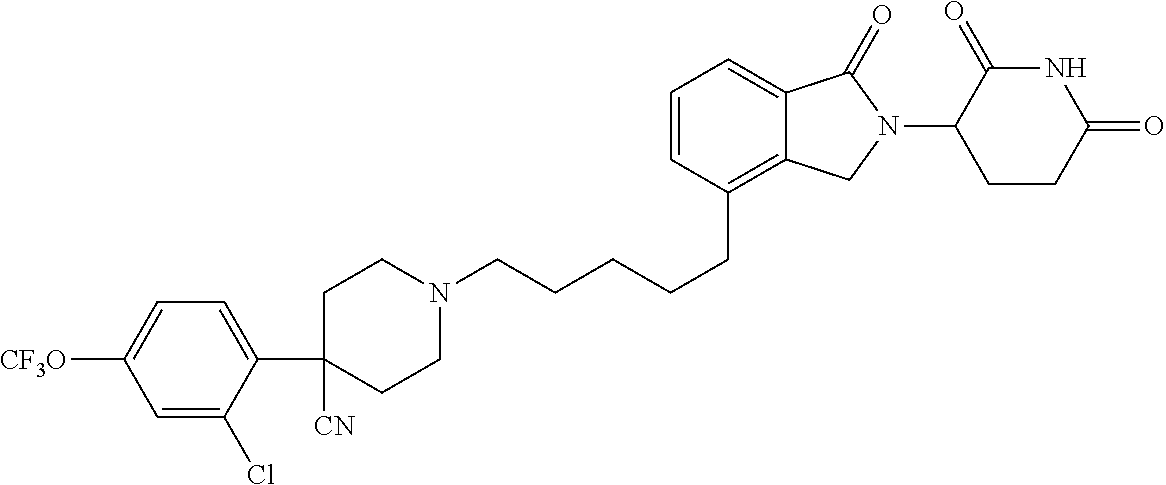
C1(C2([CN])CCN(CCCCCC3=C4C(=CC=C3)C(=O)N(C3C(=O)NC(=O)CC3)C4)CC2)=CC=C([CF3O])C=C1Cl
